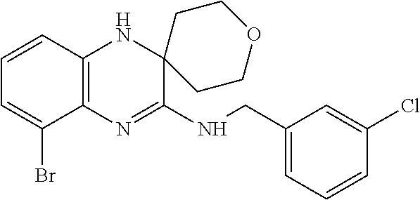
C1=CC2=C(C(Br)=C1)N=C(NCC1=CC=CC(Cl)=C1)C1(N2)CCOCC1
